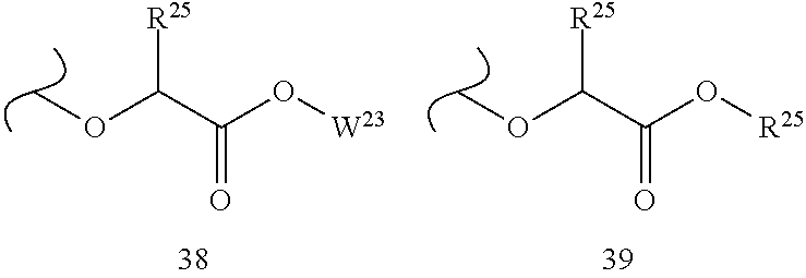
COC(C(O[W23])=O)[R25].COC(C(O[R25])=O)[R25]
